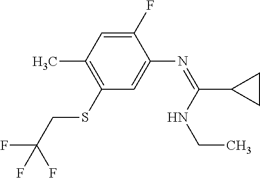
C1(SCC(F)(F)F)=C(C)C=C(F)C(N=C(NCC)C2CC2)=C1
